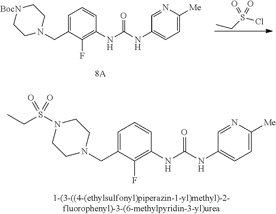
C1N(S(CC)(=O)=O)CCN(CC2=CC=CC(NC(=O)NC3=CC=C([Me])N=C3)=C2F)C1.C1[BocN]CCN(CC2=CC=CC(NC(=O)NC3=CC=C([Me])N=C3)=C2F)C1.CCS(Cl)(=O)=O
